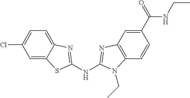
ClC1=CC=C2C(=C1)SC(NC1=NC3=C(C=CC(C(NCC)=O)=C3)N1CC)=N2
